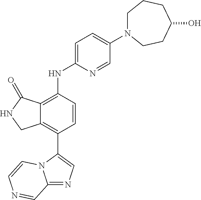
C12=NC=C(C3=C4C(=C(NC5=CC=C(N6CCCC(O)CC6)C=N5)C=C3)C(=O)NC4)N1C=CN=C2
